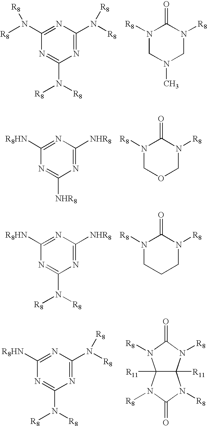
C1(N([R8])[R8])=NC(N([R8])[R8])=NC(N([R8])[R8])=N1.N1([R8])CN(C)CN([R8])C1=O.C1([R8HN])=NC([NHR8])=NC([NHR8])=N1.N1([R8])COCN([R8])C1=O.C1([R8HN])=NC([NHR8])=NC(N([R8])[R8])=N1.N1([R8])CCCN([R8])C1=O.C1([R8HN])=NC(N([R8])[R8])=NC(N([R8])[R8])=N1.C12([R11])C([R11])(N([R8])C(=O)N1[R8])N([R8])C(=O)N2[R8]
